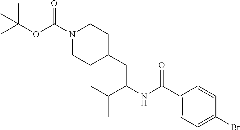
C(C1=CC=C(Br)C=C1)(NC(C(C)C)CC1CCN(C(OC(C)(C)C)=O)CC1)=O
